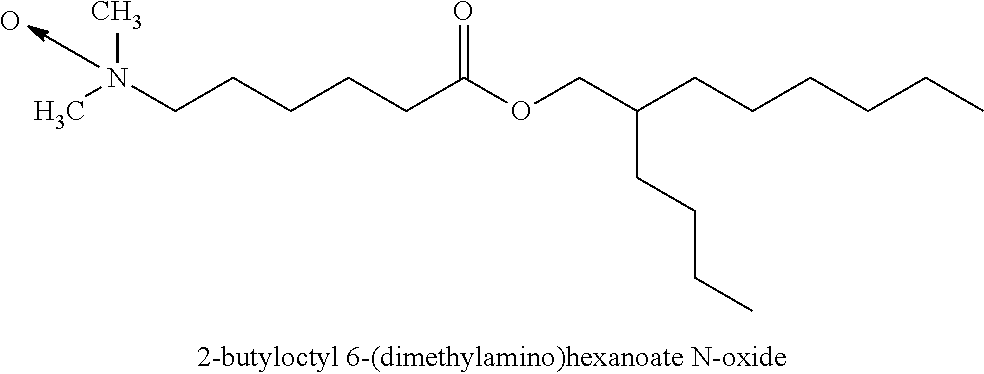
CN(CCCCCC(OCC(CCCCCC)CCCC)=O)C.O
